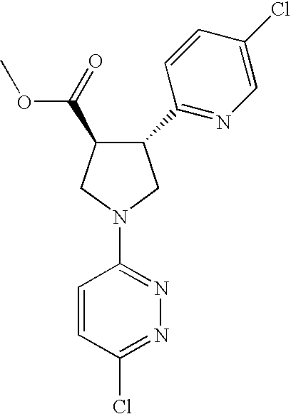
O(C)C(=O)C1C(C2=NC=C(Cl)C=C2)CN(C2=NN=C(Cl)C=C2)C1
